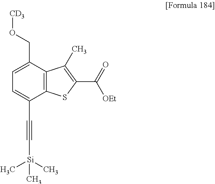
[CD3]OCC1=CC=C(C#C[Si](C)(C)C)C2=C1C(C)=C(C(=O)[OEt])S2
